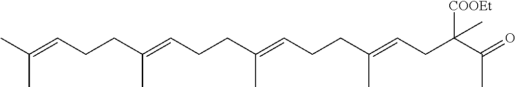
C(C=C(CCC=C(CCC=C(CCC=C(C)C)C)C)C)C(C(C)=O)([COOEt])C
